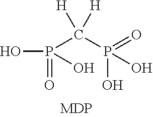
O=P(O)(O)C(P(O)(=O)O)([H])[H]
